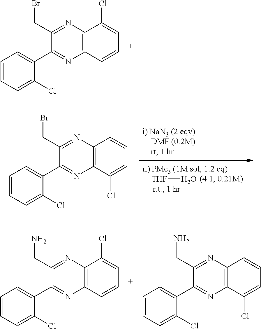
C1=CC=C(Cl)C(C2=NC3=C(N=C2CBr)C(Cl)=CC=C3)=C1.[THF]O.C1=CC=C(Cl)C(C2=NC3=C(N=C2CBr)C=CC=C3Cl)=C1.C1=CC=C(Cl)C(C2=NC3=C(N=C2CN)C(Cl)=CC=C3)=C1.C1=CC=C(Cl)C(C2=NC3=C(N=C2CN)C=CC=C3Cl)=C1
